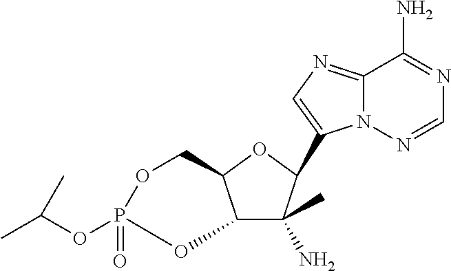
C12C(N)(C)C(C3=CN=C4N3N=CN=C4N)OC1COP(OC(C)C)(=O)O2
